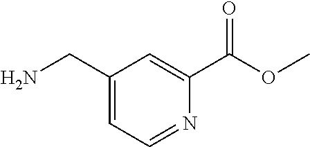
NCC1=CC=NC(C(OC)=O)=C1
